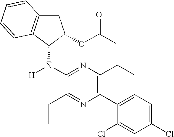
C1(N([H])C2C3=C(CC2OC(C)=O)C=CC=C3)=NC(CC)=C(C2=CC=C(Cl)C=C2Cl)N=C1CC
